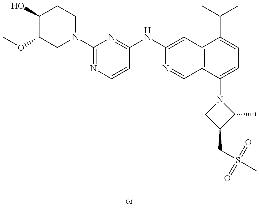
C1(O)C(OC)CN(C2=NC=CC(NC3=CC4=C(C=N3)C(N3CC(CS(C)(=O)=O)C3C)=CC=C4C(C)C)=N2)CC1
